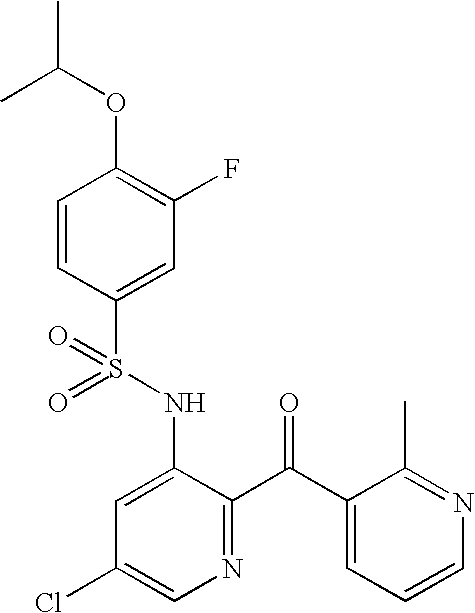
O=S(NC1=CC(Cl)=CN=C1C(=O)C1=CC=CN=C1C)(=O)C1=CC(F)=C(OC(C)C)C=C1
